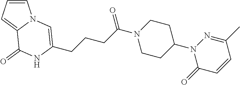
C1=CC=C2N1C=C(CCCC(N1CCC(N3C(=O)C=CC(C)=N3)CC1)=O)NC2=O
